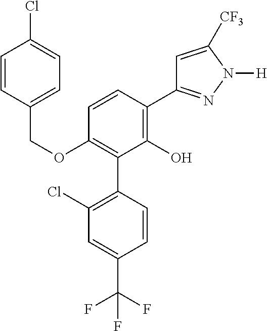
C1(OCC2=CC=C(Cl)C=C2)=C(C2=C(Cl)C=C(C(F)(F)F)C=C2)C(O)=C(C2=NN([H])C([CF3])=C2)C=C1
